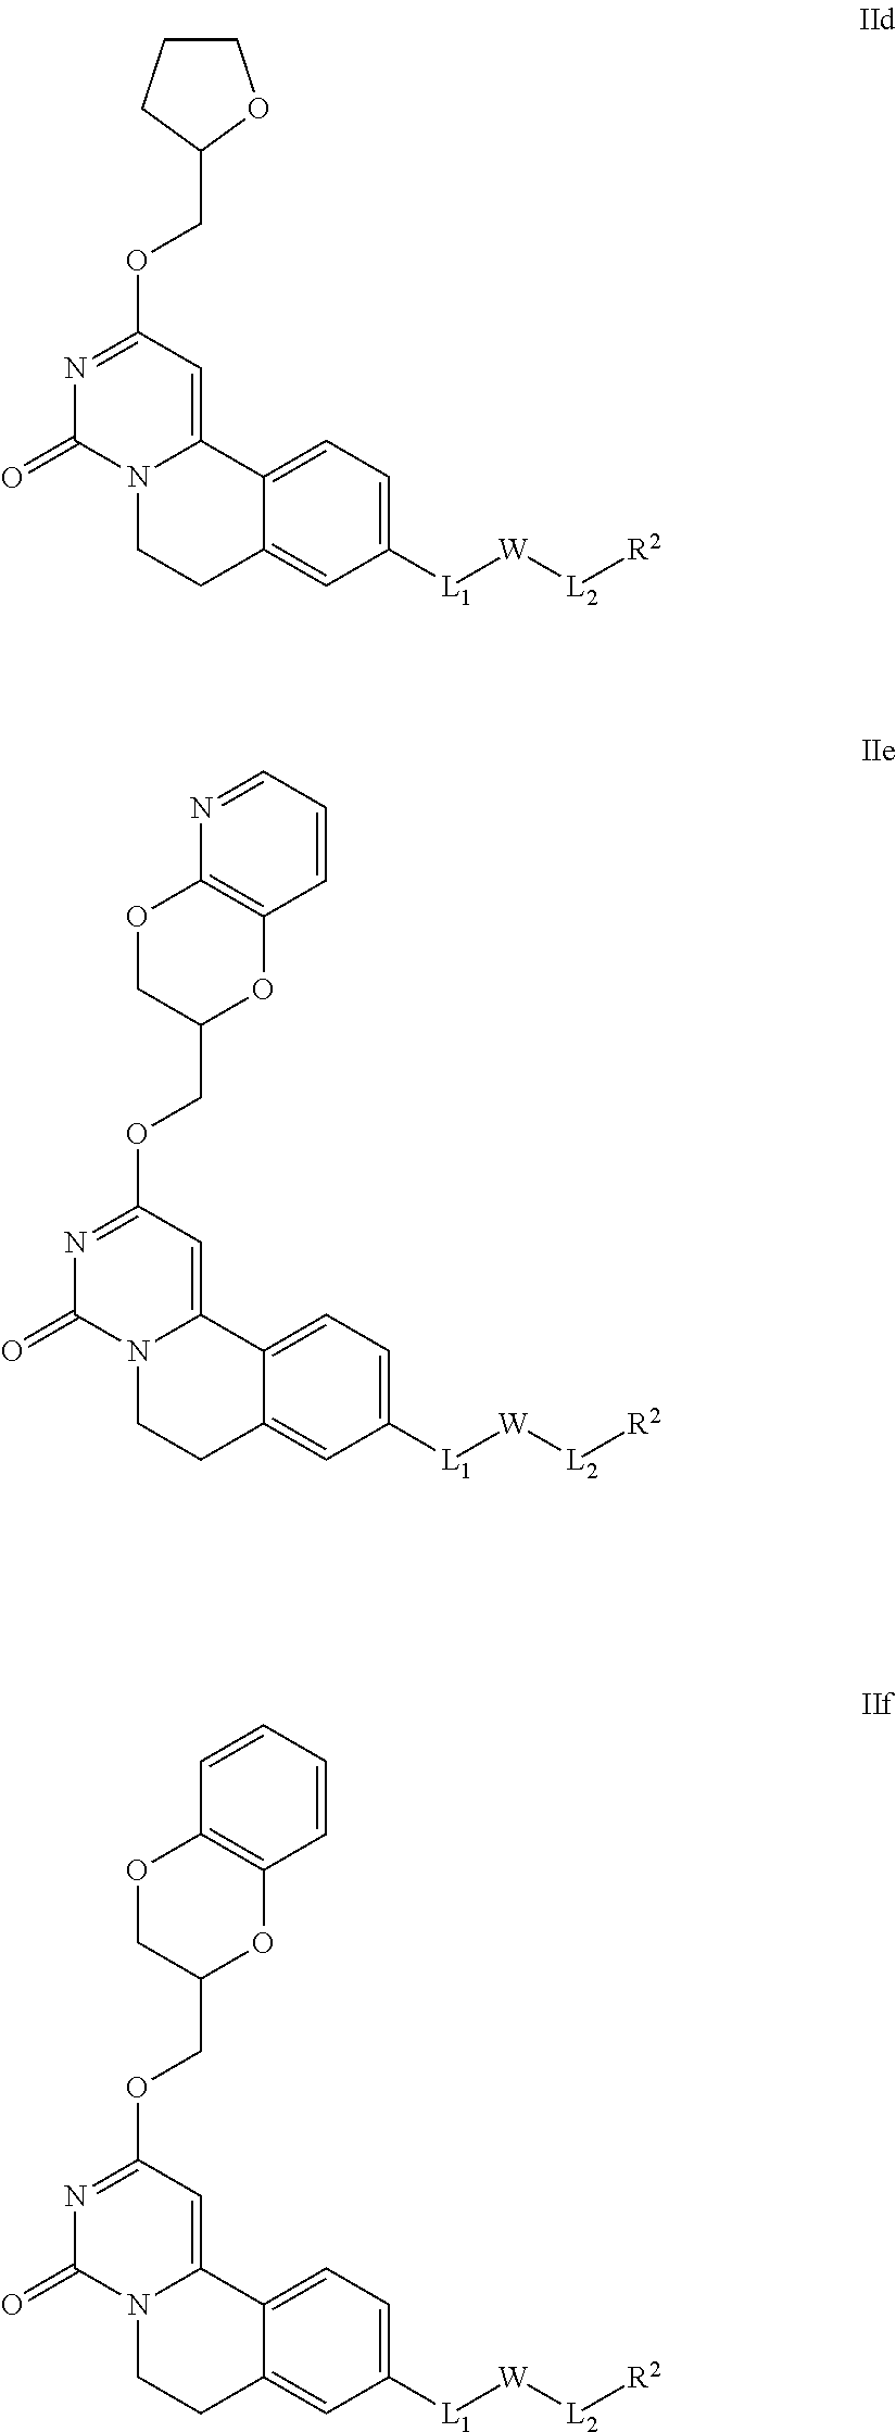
N1=C(OCC2OCCC2)C=C2N(C1=O)CCC1=CC([L1][W][L2][R2])=CC=C21.N1=C(OCC2OC3=C(OC2)N=CC=C3)C=C2N(C1=O)CCC1=CC([L1][W][L2][R2])=CC=C21.N1=C(OCC2OC3=C(OC2)C=CC=C3)C=C2N(C1=O)CCC1=CC([L1][W][L2][R2])=CC=C21
